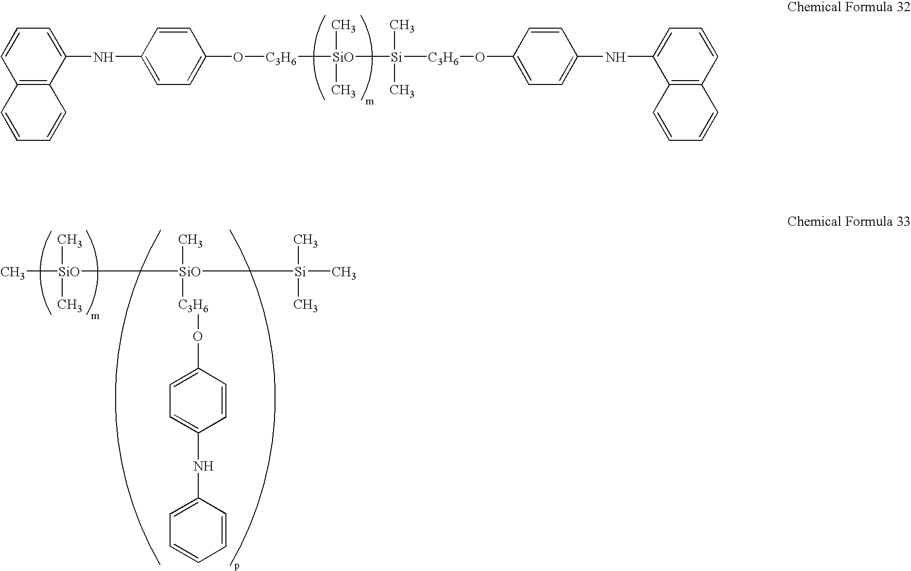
C12=C(C(NC3=CC=C(O[C3H6][SiO](C)(C)[Si]([C3H6]OC4=CC=C(NC5=CC=CC6=C5C=CC=C6)C=C4)(C)C)C=C3)=CC=C1)C=CC=C2.[SiO](C)(C)(C)[SiO](C)([C3H6]OC1=CC=C(NC2=CC=CC=C2)C=C1)[Si](C)(C)C
